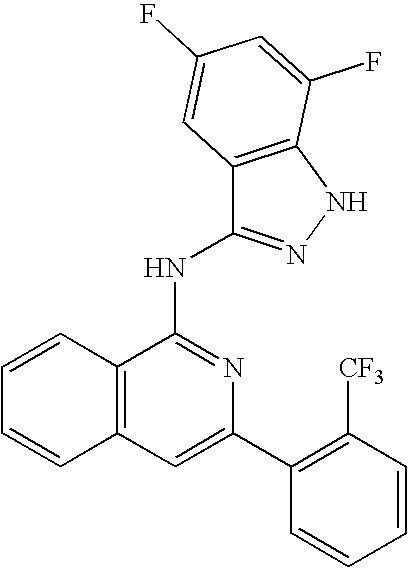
C1=C(C2=C([CF3])C=CC=C2)N=C(NC2=NNC3=C2C=C(F)C=C3F)C2=C1C=CC=C2
